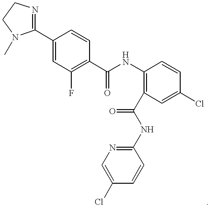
C1(C2=NCCN2C)=CC(F)=C(C(NC2=C(C(NC3=NC=C(Cl)C=C3)=O)C=C(Cl)C=C2)=O)C=C1
